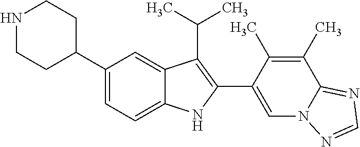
C1(C2CCNCC2)=CC=C2C(=C1)C(C(C)C)=C(C1=CN3C(=NC=N3)C(C)=C1C)N2
